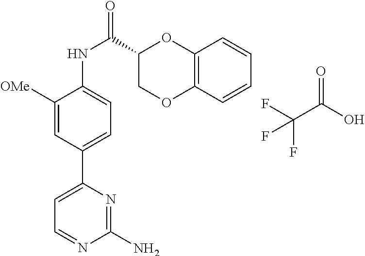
FC(C(O)=O)(F)F.C1([OMe])=CC(C2=CC=NC(N)=N2)=CC=C1NC(C1COC2=C(O1)C=CC=C2)=O
